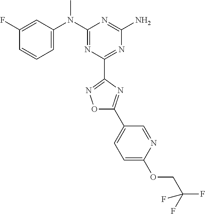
C1=CC=C(N(C2=NC(C3=NOC(C4=CC=C(OCC(F)(F)F)N=C4)=N3)=NC(N)=N2)C)C=C1F
